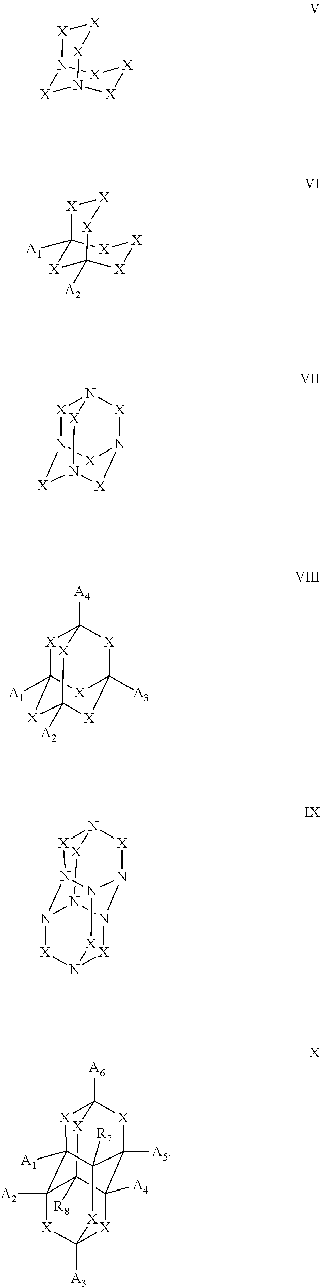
[X]1C2([A6])[X]C3([A5])C4([A4])[X]C5([A3])[X]C([A2])(C1([A1])C3([R7])[X]5)C4([R8])[X]2.[X]1[X][X]N2[X][X][X]N1[X]2.[X]1[X][X]C2([A1])[X][X][X]C1([A2])[X]2.[X]1N2[X]N3[X]N([X]N1[X]3)[X]2.[X]1C2([A1])[X]C3([A2])[X]C([A3])([X]C1([A4])[X]3)[X]2.[X]1N2[X]N3N4[X]N5[X]N(N1N3[X]5)N4[X]2
